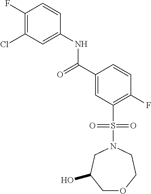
C1(F)=C(Cl)C=C(NC(=O)C2=CC(S(N3CC(O)COCC3)(=O)=O)=C(F)C=C2)C=C1
